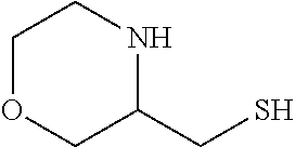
O1CCNC(CS)C1
